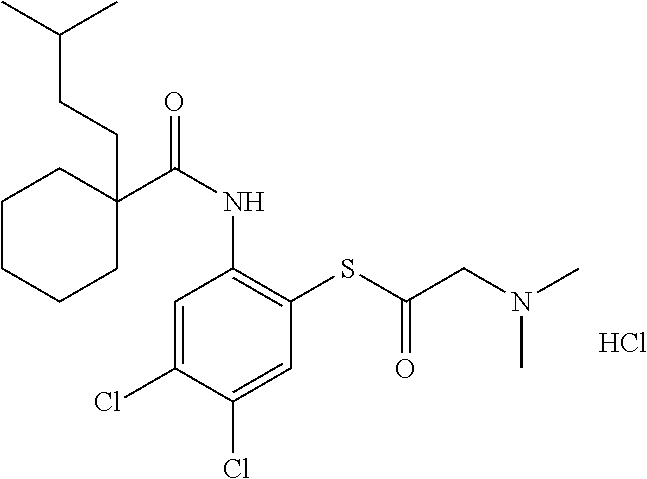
C1=C(Cl)C(Cl)=CC(SC(CN(C)C)=O)=C1NC(=O)C1(CCC(C)C)CCCCC1.Cl
